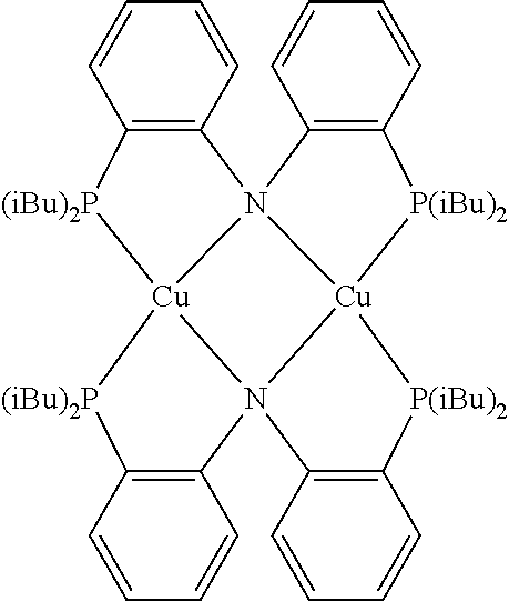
C12=C(N34[Cu]5([(iBu)2P]1)[(iBu)2P]C1=C(N56[Cu]3([P(iBu)2]C3=C4C=CC=C3)[P(iBu)2]C3=C6C=CC=C3)C=CC=C1)C=CC=C2
